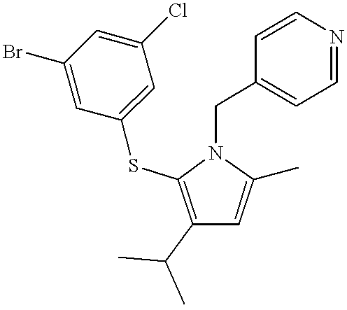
C1(C(C)C)=C(SC2=CC(Cl)=CC(Br)=C2)N(CC2=CC=NC=C2)C(C)=C1
